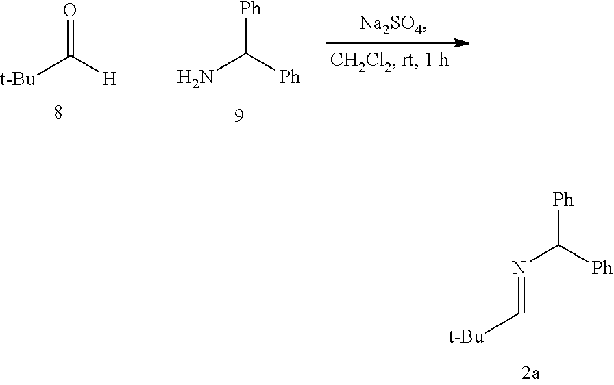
[Ph]C([Ph])N.O=C([H])[t-Bu].[Ph]C([Ph])N=C[t-Bu]
